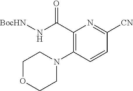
C1(C(N[BocHN])=O)=C(N2CCOCC2)C=CC([CN])=N1
